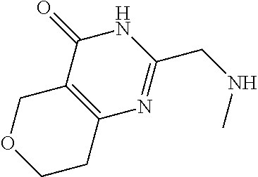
O1CCC2=C(C1)C(=O)NC(CNC)=N2
